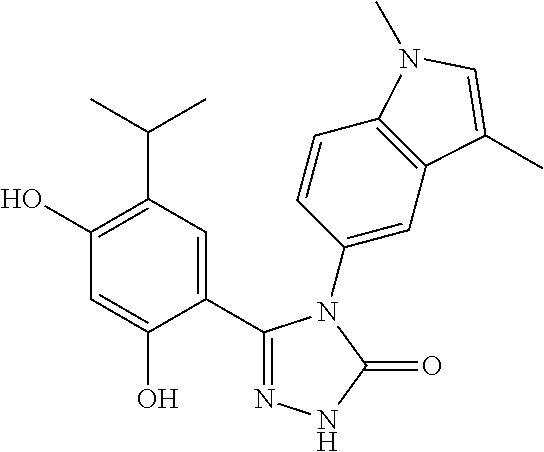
C1(C2=CC(C(C)C)=C(O)C=C2O)=NNC(=O)N1C1=CC2=C(C=C1)N(C)C=C2C
